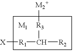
[R1]([X])C([R2])[R3][M2+].[M1]
